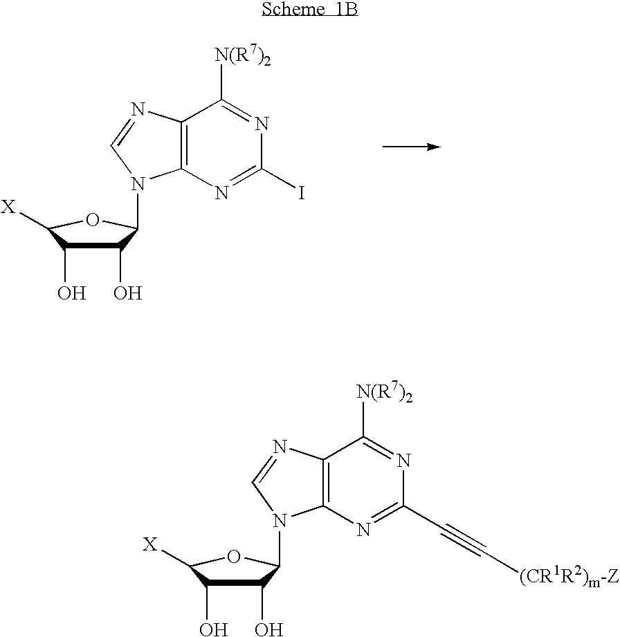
C1(O)C(O)C([X])OC1N1C2=C(N=C1)C([N(R7)2])=NC(I)=N2.C1(O)C(O)C([X])OC1N1C2=C(N=C1)C([N(R7)2])=NC(C#C[(CR1R2)m-Z])=N2
